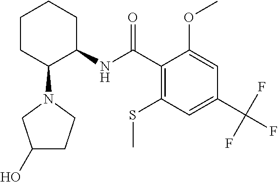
C1CC(N2CC(O)CC2)C(NC(C2=C(SC)C=C(C(F)(F)F)C=C2OC)=O)CC1
